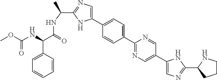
C1(C2=CC=C(C3=NC=C(C4=CN=C(C5CCCN5)N4)C=N3)C=C2)=CN=C(C(NC(=O)C(NC(OC)=O)C2=CC=CC=C2)C)N1
